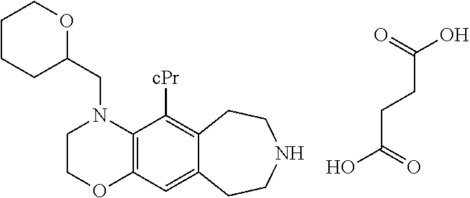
C1COC2=C(N1CC1OCCCC1)C([cPr])=C1C(=C2)CCNCC1.C(CCC(O)=O)(O)=O
